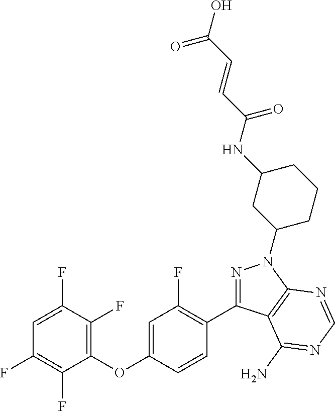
C1=C(F)C(F)=C(OC2=CC(F)=C(C3=NN(C4CCCC(NC(C=CC(O)=O)=O)C4)C4=C3C(N)=NC=N4)C=C2)C(F)=C1F
